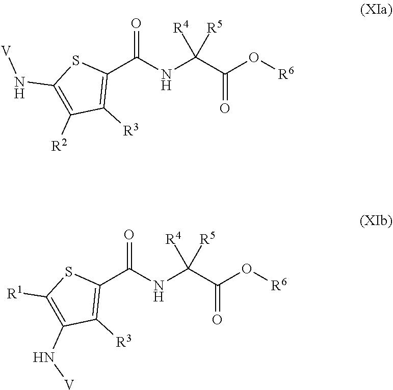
O([R6])C(=O)C(NC(C1=C([R3])C([R2])=C(N[V])S1)=O)([R4])[R5].O([R6])C(C(NC(C1=C([R3])C(N[V])=C([R1])S1)=O)([R4])[R5])=O
